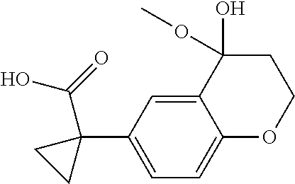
C1=C(C2(C(O)=O)CC2)C=C2C(=C1)OCCC2(O)OC
